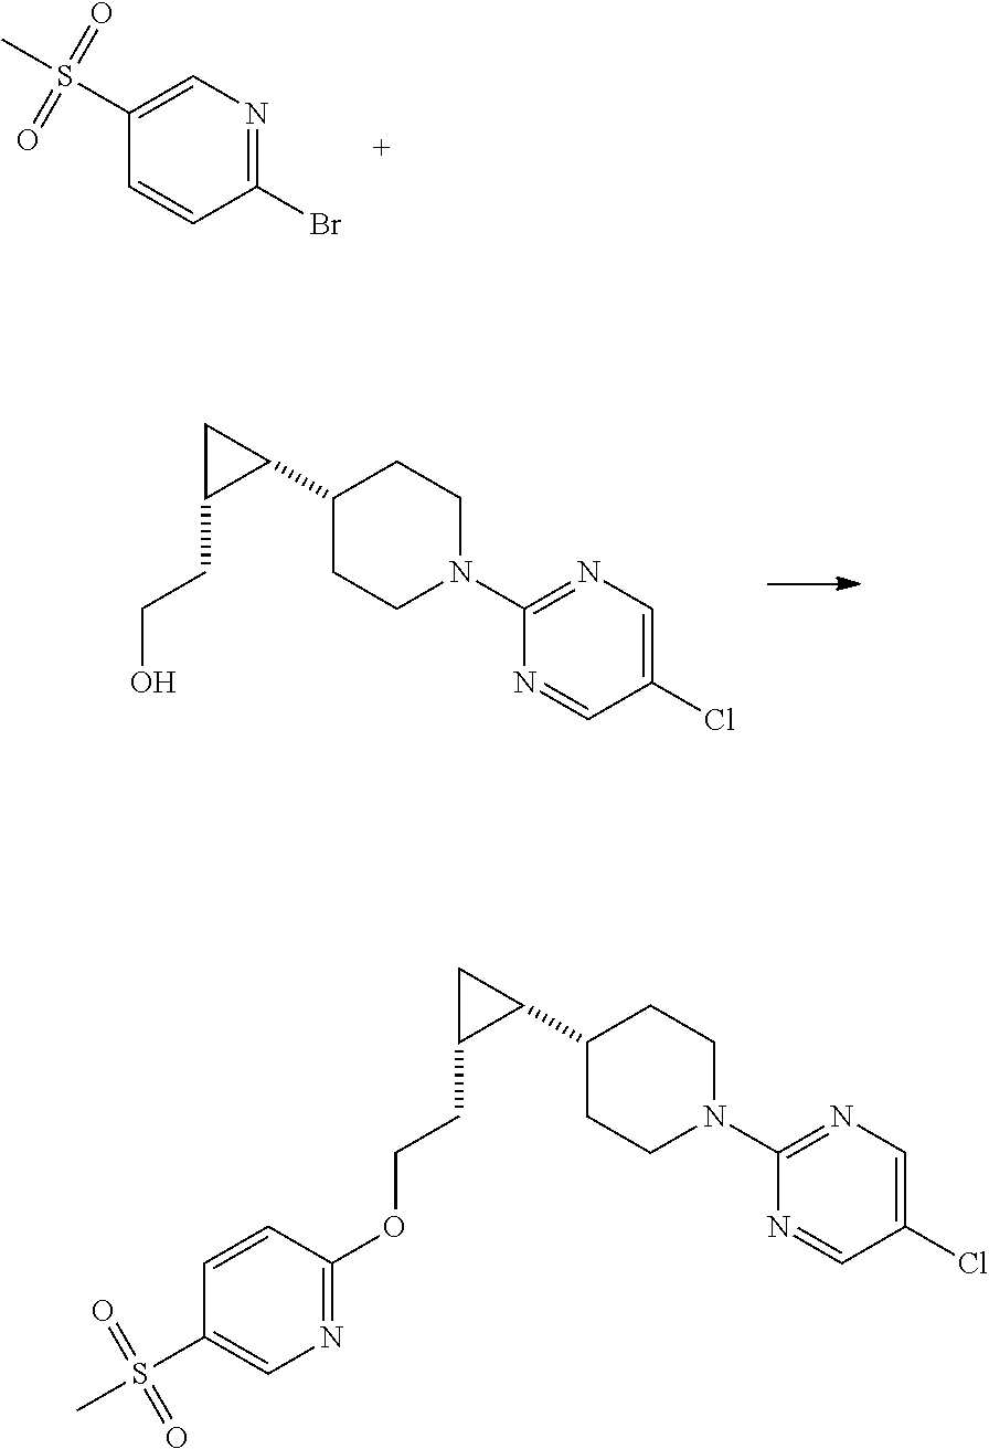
C1(Br)=NC=C(S(=O)(=O)C)C=C1.C1=C(Cl)C=NC(N2CCC(C3C(CCO)C3)CC2)=N1.C1=C(Cl)C=NC(N2CCC(C3C(CCOC4=NC=C(S(=O)(=O)C)C=C4)C3)CC2)=N1
